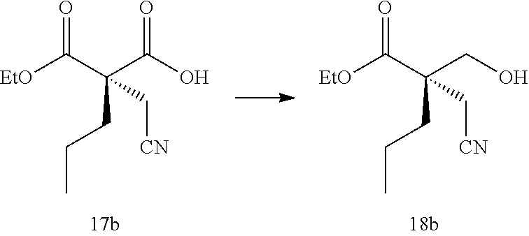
[EtO]C(C(CO)(C[CN])CCC)=O.[EtO]C(C(C(O)=O)(C[CN])CCC)=O
